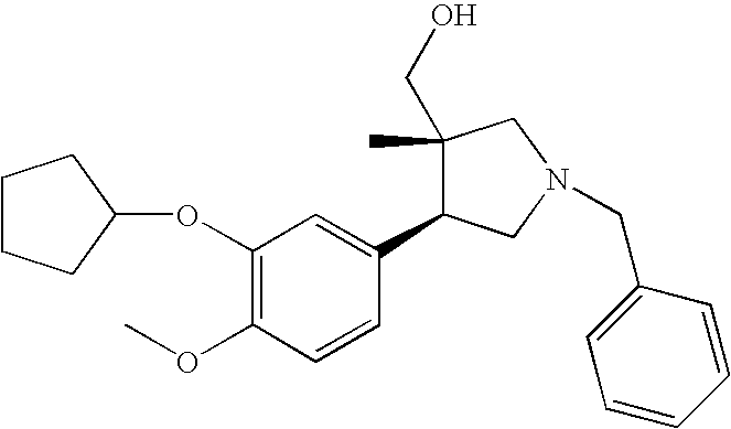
O(C1=C(OC)C=CC(C2C(CO)(C)CN(CC3=CC=CC=C3)C2)=C1)C1CCCC1
